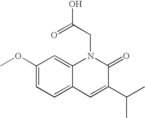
C1(OC)=CC=C2C(=C1)N(CC(O)=O)C(=O)C(C(C)C)=C2
